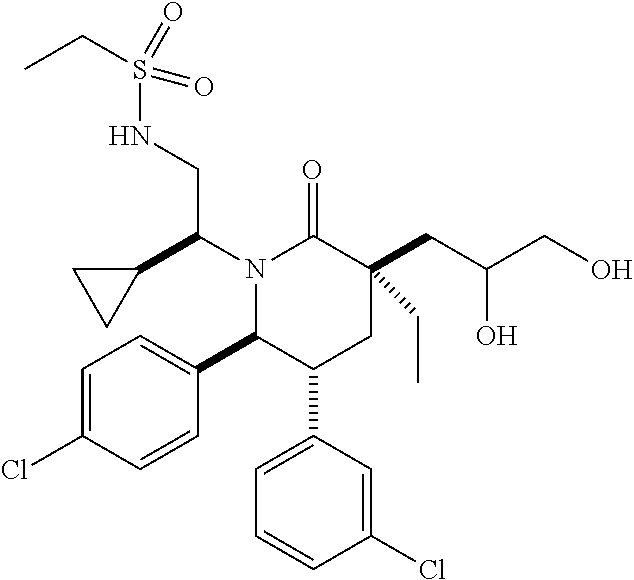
N1(C(C2CC2)CNS(=O)(=O)CC)C(C2=CC=C(Cl)C=C2)C(C2=CC=CC(Cl)=C2)CC(CC(CO)O)(CC)C1=O
